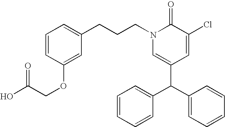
C1(C(C2=CC=CC=C2)C2=CC=CC=C2)=CN(CCCC2=CC=CC(OCC(O)=O)=C2)C(=O)C(Cl)=C1
